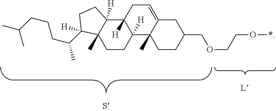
C1C(COCCO*)CC2=CCC3([H])C([H])(C2(C)C1)CCC1(C)C3([H])CCC1(C(CCCC(C)C)C)[H]
